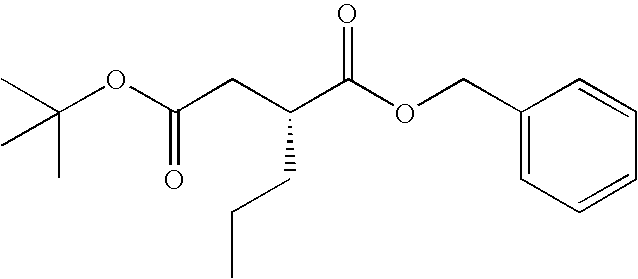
CC(OC(CC(C(OCC1=CC=CC=C1)=O)CCC)=O)(C)C
